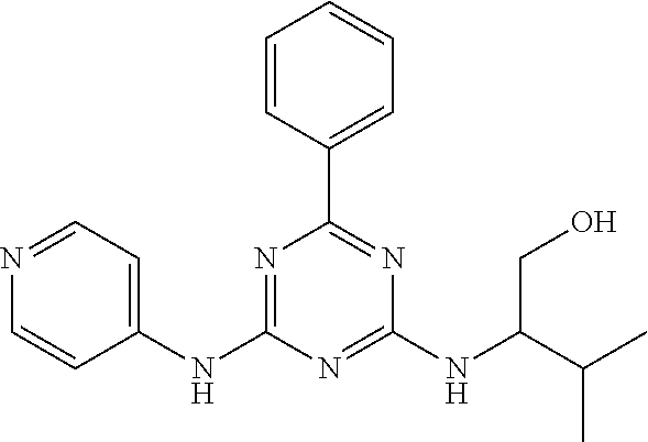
C1=CC(C2=NC(NC(C(C)C)CO)=NC(NC3=CC=NC=C3)=N2)=CC=C1
